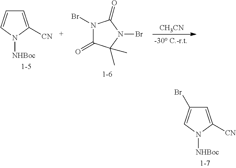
C1=C([CN])N([NHBoc])C=C1.N1(Br)C(=O)C(C)(C)N(Br)C1=O.[CH3CN].C1=C([CN])N([NHBoc])C=C1Br
